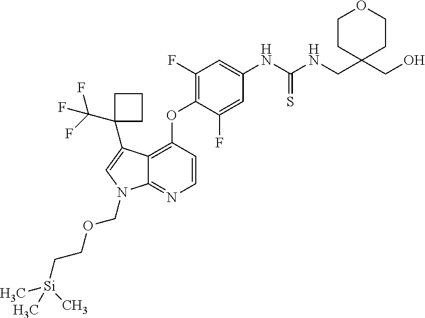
C12=C(OC3=C(F)C=C(NC(NCC4(CO)CCOCC4)=S)C=C3F)C=CN=C1N(COCC[Si](C)(C)C)C=C2C1(C(F)(F)F)CCC1
